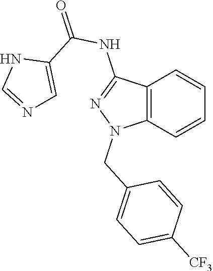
C12=C(C=CC=C1)N(CC1=CC=C([CF3])C=C1)N=C2NC(=O)C1=CN=CN1
